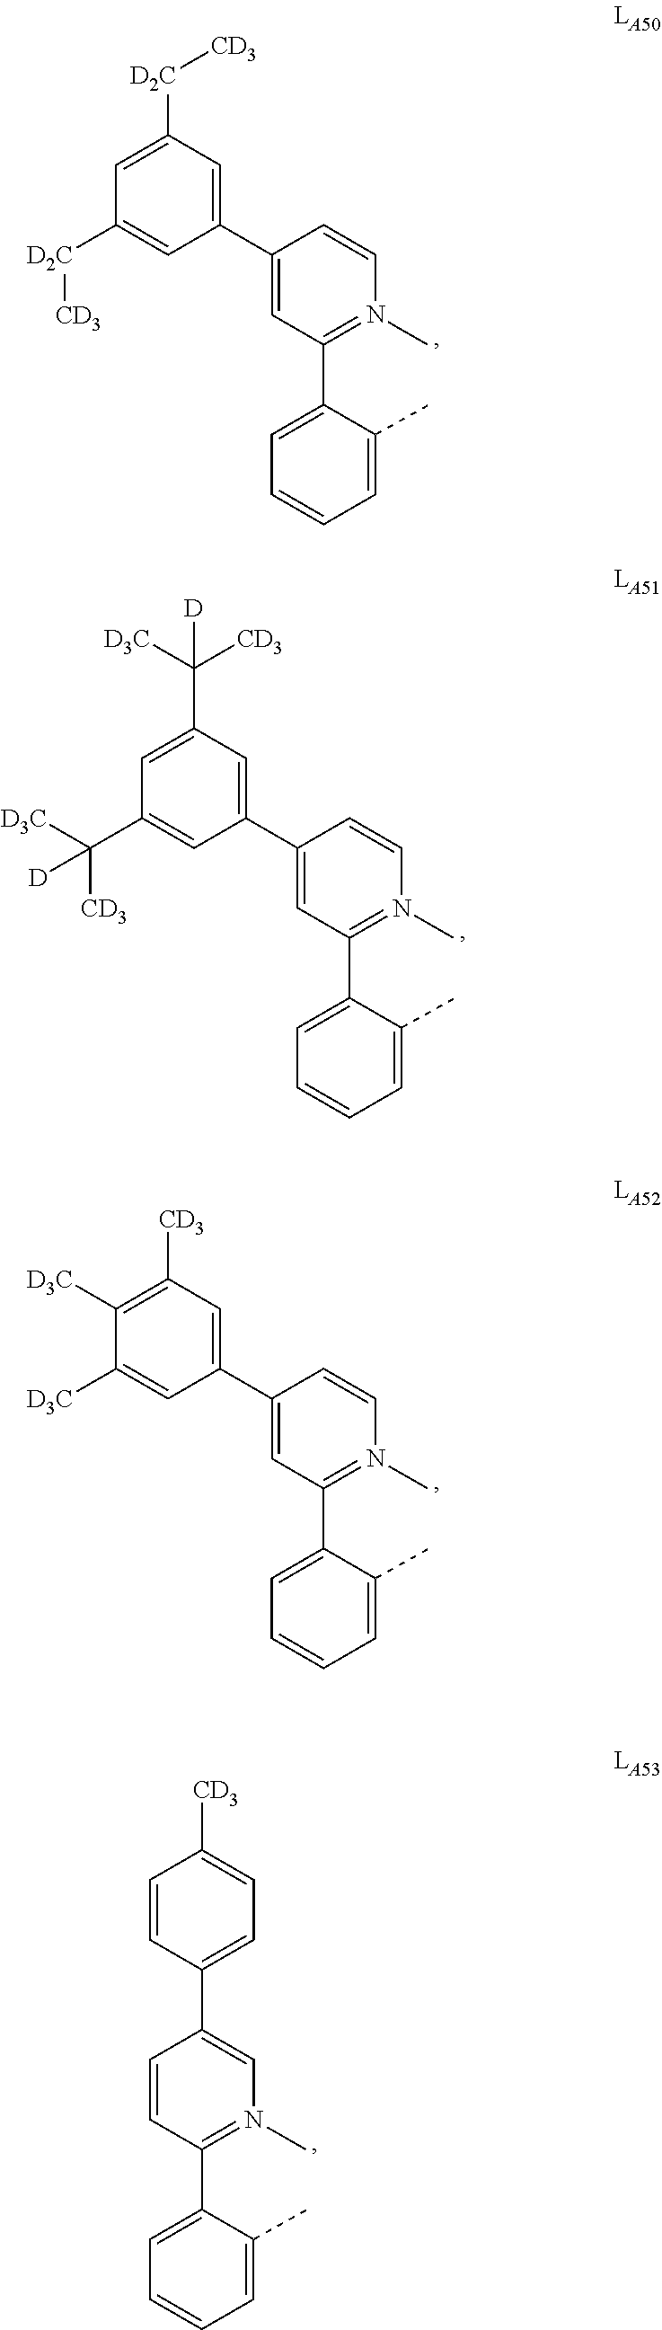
C1(C2=CC([D2C][CD3])=CC([D2C][CD3])=C2)=CC(C2=CC=CC=C2C)=N(C)C=C1.C1(C2=CC(C([CD3])([D3C])[D])=CC(C([CD3])([D3C])[D])=C2)=CC(C2=CC=CC=C2C)=N(C)C=C1.C1(C2=CC([CD3])=C([D3C])C([D3C])=C2)=CC(C2=CC=CC=C2C)=N(C)C=C1.C1=CC(C2=CC=CC=C2C)=N(C)C=C1C1=CC=C([CD3])C=C1
